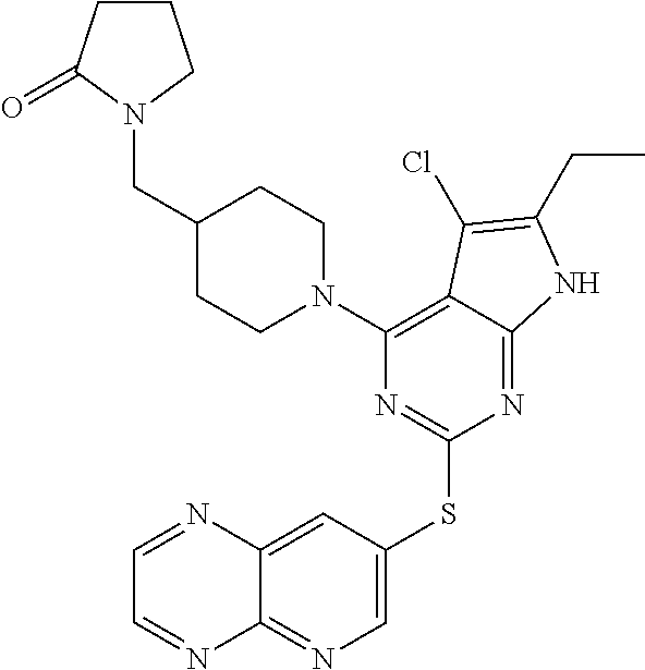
C1CN(C2=C3C(=NC(SC4=CN=C5C(=C4)N=CC=N5)=N2)NC(CC)=C3Cl)CCC1CN1CCCC1=O
